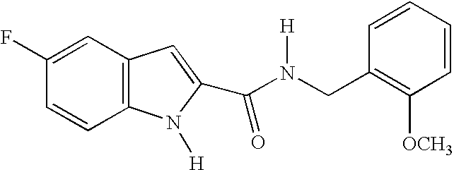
C12=C(C=CC(F)=C1)N([H])C(C(N([H])CC1=C([OCH3])C=CC=C1)=O)=C2
